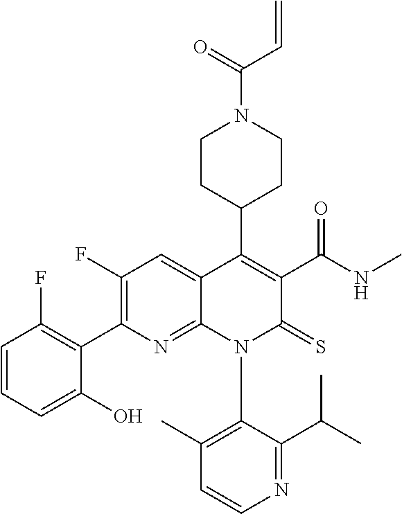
C1=CN=C(C(C)C)C(N2C(=S)C(C(NC)=O)=C(C3CCN(C(C=C)=O)CC3)C3=CC(F)=C(C4=C(F)C=CC=C4O)N=C23)=C1C
